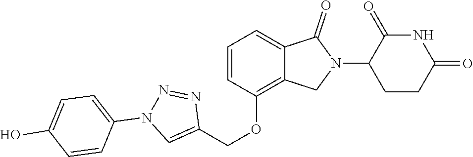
C1(OCC2=CN(C3=CC=C(O)C=C3)N=N2)=C2C(=CC=C1)C(=O)N(C1CCC(=O)NC1=O)C2
